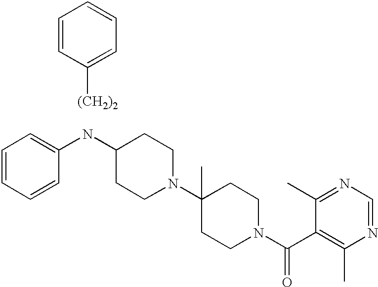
C1=C([(CH2)2])C=CC=C1.C1(NC2=CC=CC=C2)CCN(C2(C)CCN(C(C3=C(C)N=CN=C3C)=O)CC2)CC1
